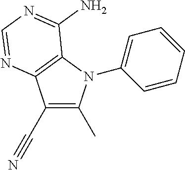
C1(C#N)=C(C)N(C2=CC=CC=C2)C2=C1N=CN=C2N
